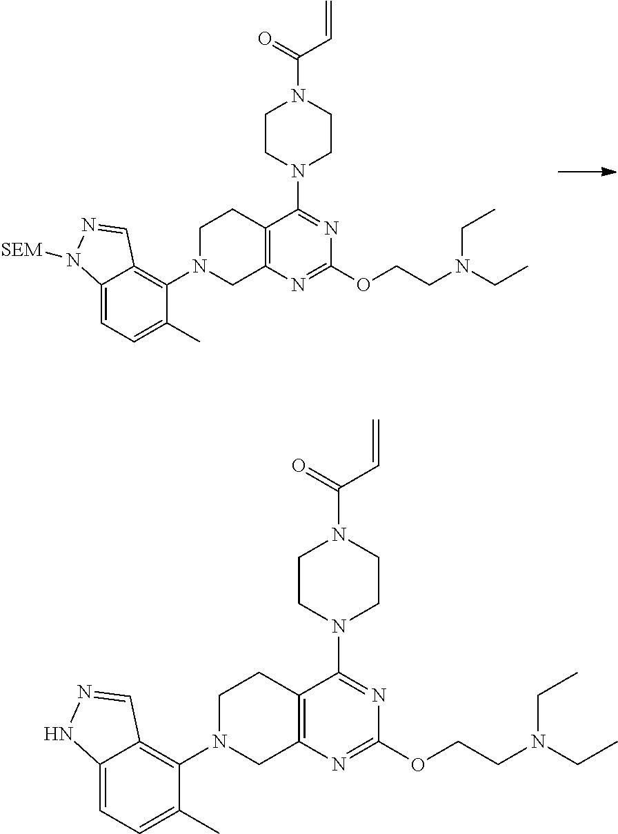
C12=C(N=C(OCCN(CC)CC)N=C1N1CCN(C(C=C)=O)CC1)CN(C1=C3C(=CC=C1C)N([SEM])N=C3)CC2.C12=C(N=C(OCCN(CC)CC)N=C1N1CCN(C(C=C)=O)CC1)CN(C1=C3C(=CC=C1C)NN=C3)CC2
